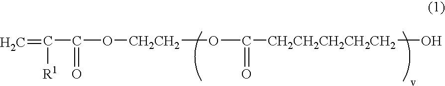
C=C([R1])C(O[CH2CH2]OC(=O)[CH2CH2CH2CH2CH2]O)=O
